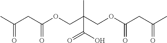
CC(CC(OCC(COC(CC(=O)C)=O)(C)C(O)=O)=O)=O
